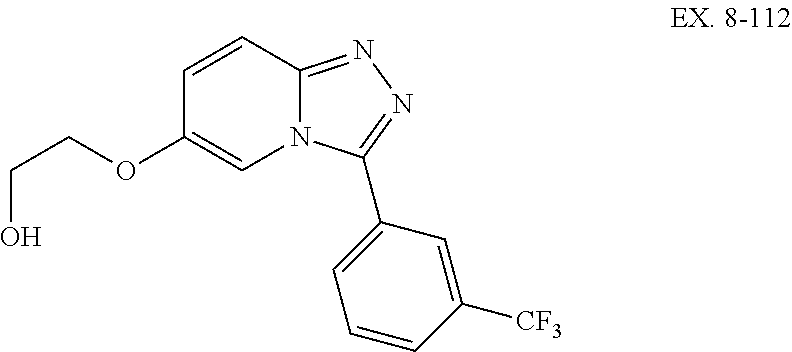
C(COC1=CN2C(=NN=C2C2=CC=CC([CF3])=C2)C=C1)O
